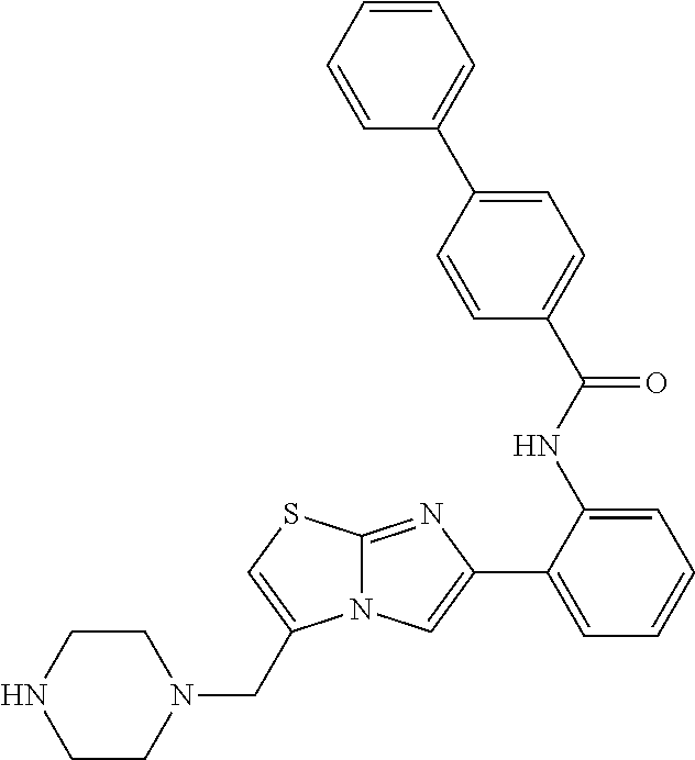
C12=NC(C3=CC=CC=C3NC(C3=CC=C(C4=CC=CC=C4)C=C3)=O)=CN1C(CN1CCNCC1)=CS2
